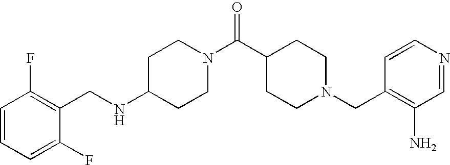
C1(NCC2=C(F)C=CC=C2F)CCN(C(C2CCN(CC3=C(N)C=NC=C3)CC2)=O)CC1
